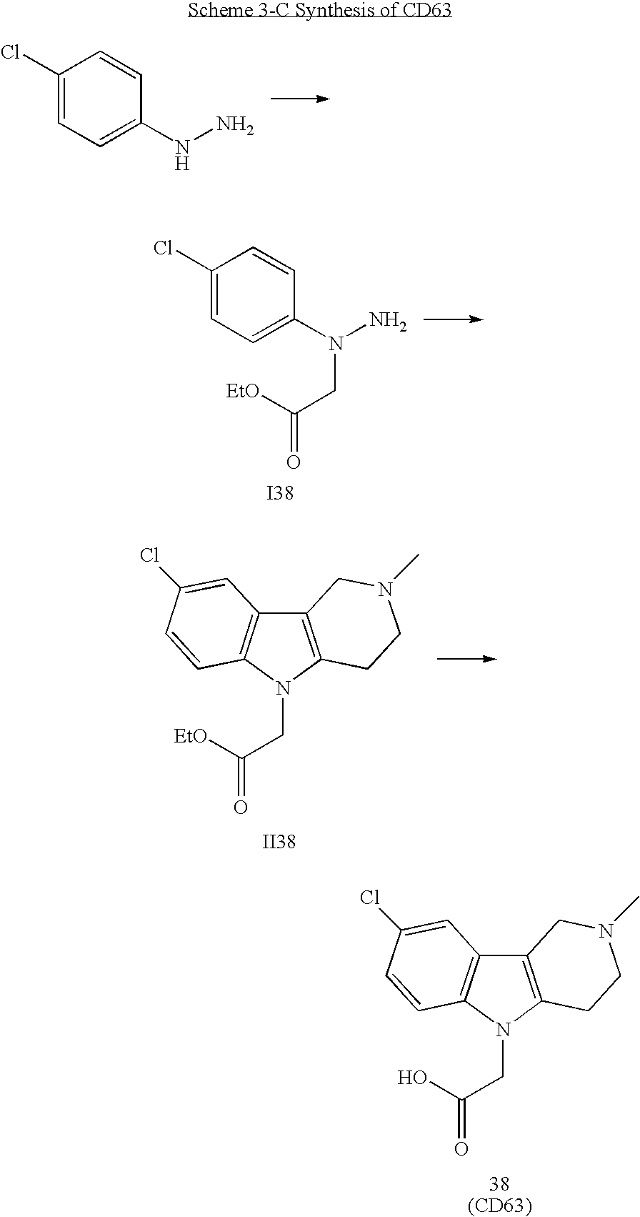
C1(Cl)=CC=C(NN)C=C1.C1(Cl)=CC=C(N(N)CC([EtO])=O)C=C1.[I38].C12=C(N(CC([EtO])=O)C3=C1C=C(Cl)C=C3)CCN(C)C2.[II38].C12=C(N(CC(O)=O)C3=C1C=C(Cl)C=C3)CCN(C)C2.[38(CD63)]
